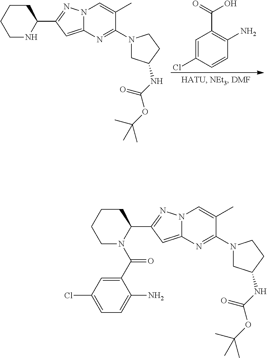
C1CCCN(C(C2=CC(Cl)=CC=C2N)=O)C1C1=NN2C(=C1)N=C(N1CC(NC(OC(C)(C)C)=O)CC1)C(C)=C2.C1CCCNC1C1=NN2C(=C1)N=C(N1CC(NC(OC(C)(C)C)=O)CC1)C(C)=C2.C1=C(Cl)C=CC(N)=C1C(=O)O
